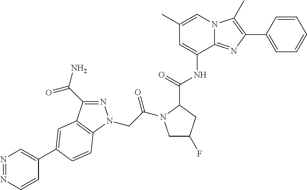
N1=NC=CC(C2=CC3=C(N(CC(=O)N4CC(F)CC4C(=O)NC4=CC(C)=CN5C4=NC(C4=CC=CC=C4)=C5C)N=C3C(N)=O)C=C2)=C1
